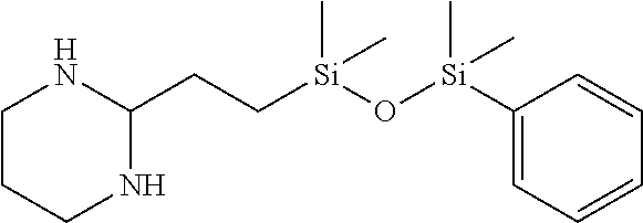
C1CCNC(CC[Si](O[Si](C2=CC=CC=C2)(C)C)(C)C)N1
